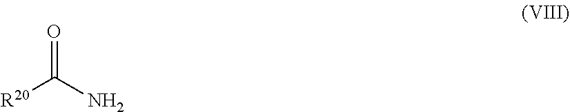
[R20]C(N)=O
